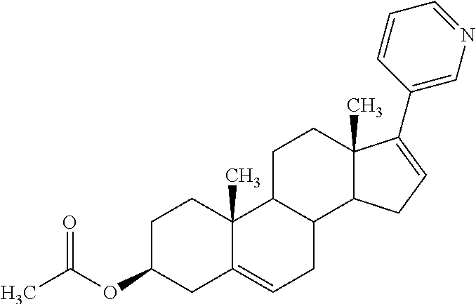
C1C(OC(C)=O)CC2=CCC3C(C2(C)C1)CCC1(C)C3CC=C1C1=CN=CC=C1
